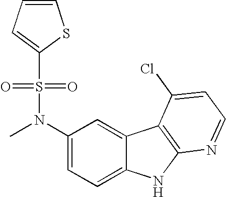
C1(N(C)S(=O)(=O)C2=CC=CS2)=CC=C2C(=C1)C1=C(N2)N=CC=C1Cl
